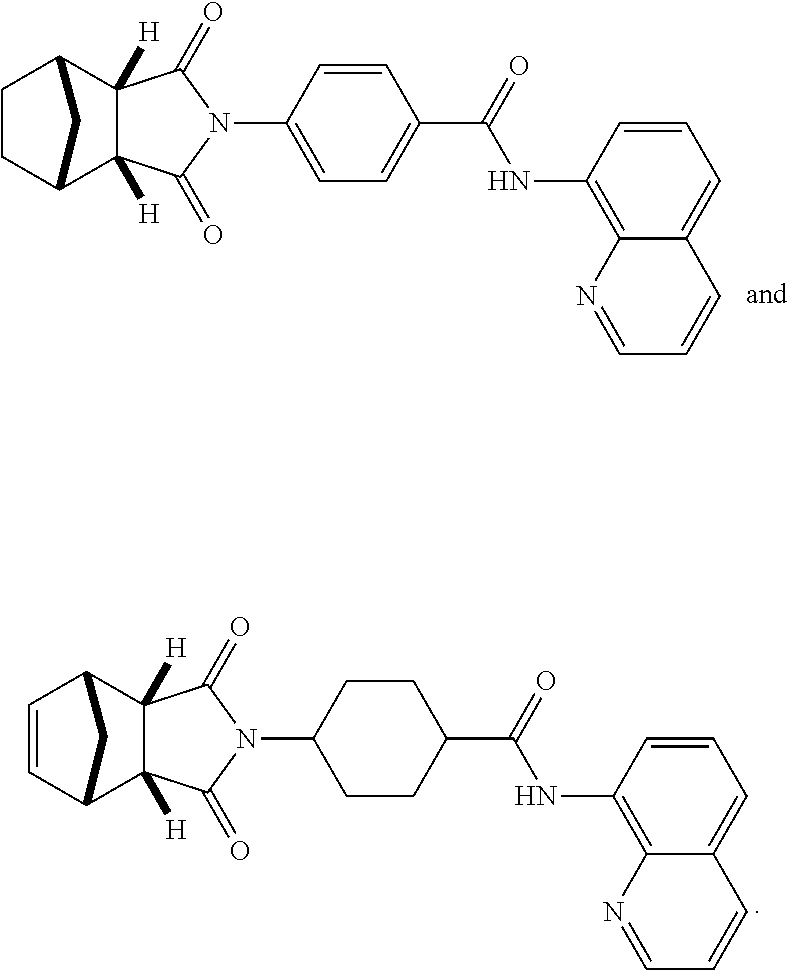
C1CC2C3([H])C([H])(C1C2)C(=O)N(C1=CC=C(C(=O)NC2=C4C(=CC=C2)C=CC=N4)C=C1)C3=O.C1=CC2C3([H])C([H])(C1C2)C(=O)N(C1CCC(C(NC2=C4C(=CC=C2)C=CC=N4)=O)CC1)C3=O
